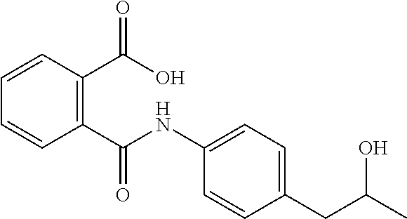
C1=CC(C(=O)NC2=CC=C(CC(C)O)C=C2)=C(C(=O)O)C=C1
